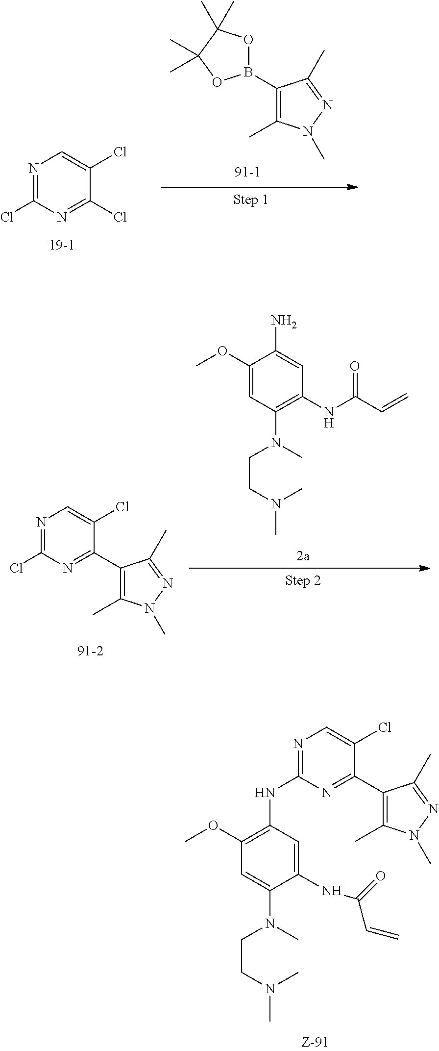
N1=C(Cl)N=C(C2=C(C)N(C)N=C2C)C(Cl)=C1.C1(OC)=CC(N(CCN(C)C)C)=C(NC(C=C)=O)C=C1N.C1(OC)=C(NC2=NC=C(Cl)C(C3=C(C)N(C)N=C3C)=N2)C=C(NC(C=C)=O)C(N(CCN(C)C)C)=C1.N1=C(Cl)N=C(Cl)C(Cl)=C1.C1(B2OC(C)(C)C(C)(C)O2)=C(C)N(C)N=C1C
